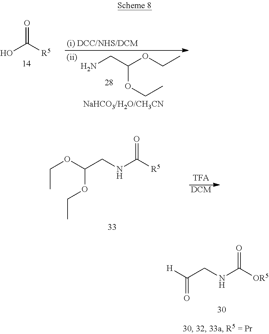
N(C([R5])=O)CC(OCC)OCC.[DCM].OC([R5])=O.NCC(OCC)OCC.N(C([OR5])=O)CC([H])=O
